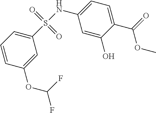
C1(NS(=O)(=O)C2=CC=CC(OC(F)F)=C2)=CC=C(C(OC)=O)C(O)=C1
